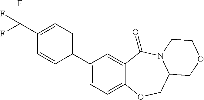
C1(C2=CC=C3C(=C2)C(=O)N2C(CO3)COCC2)=CC=C(C(F)(F)F)C=C1
